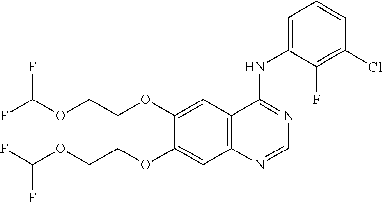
C1(OCCOC(F)F)=CC2=C(C=C1OCCOC(F)F)N=CN=C2NC1=CC=CC(Cl)=C1F
